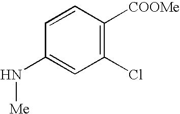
C1=CC([COOMe])=C(Cl)C=C1N[Me]
